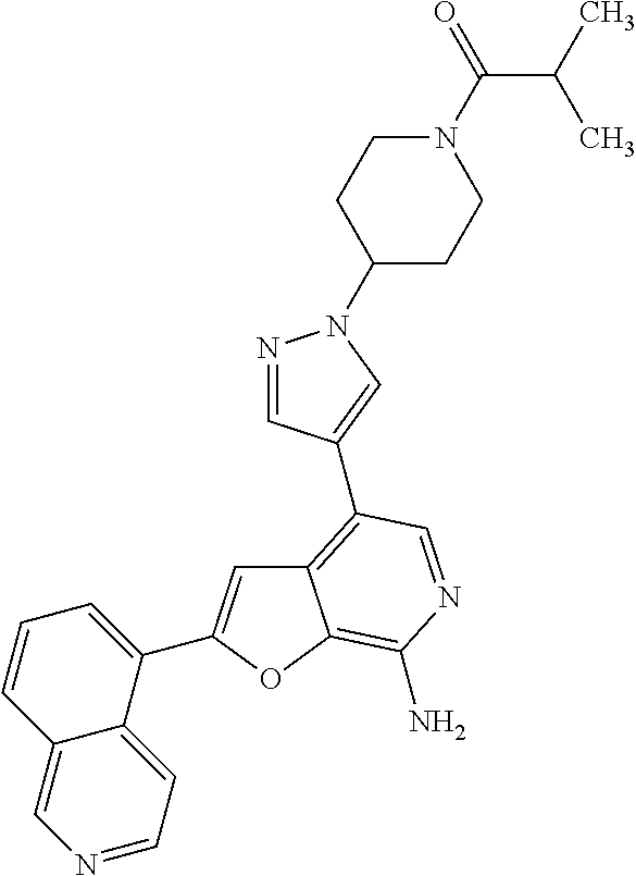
C12=CN=CC=C1C(C1=CC3=C(C4=CN(C5CCN(C(=O)C(C)C)CC5)N=C4)C=NC(N)=C3O1)=CC=C2
